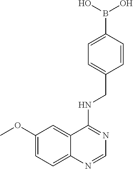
B(O)(C1=CC=C(CNC2=NC=NC3=CC=C(OC)C=C23)C=C1)O
